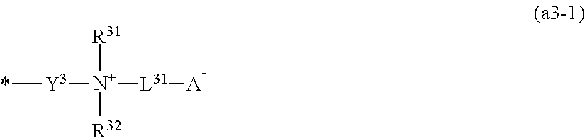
*[Y3][N+]([R31])([R32])[L31][A]
